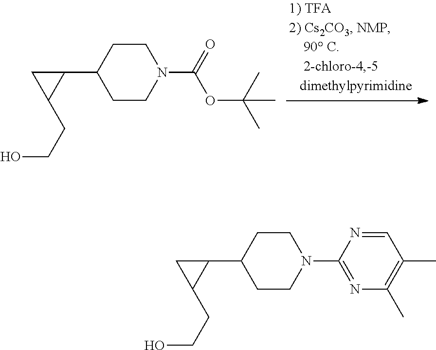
C1CC(C2CC2CCO)CCN1C(OC(C)(C)C)=O.C1CC(C2CC2CCO)CCN1C1=NC(C)=C(C)C=N1
